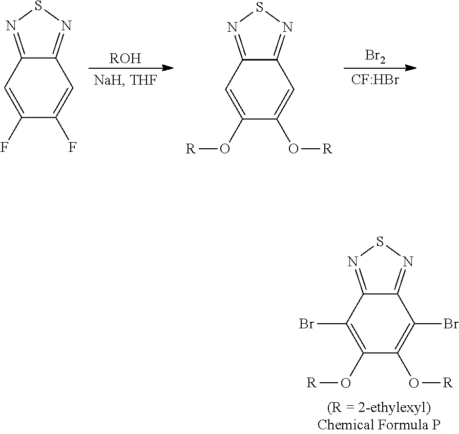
C12=NSN=C1C(Br)=C(O[R])C(O[R])=C2Br.[ROH].[Br2].[CF:HBr].C12=NSN=C1C=C(F)C(F)=C2.C12=NSN=C1C=C(O[R])C(O[R])=C2
